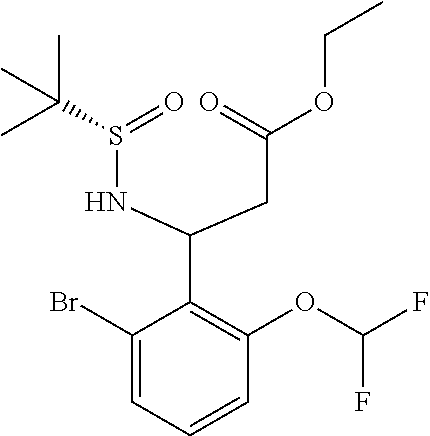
C1(Br)=CC=CC(OC(F)F)=C1C(NS(C(C)(C)C)=O)CC(OCC)=O
